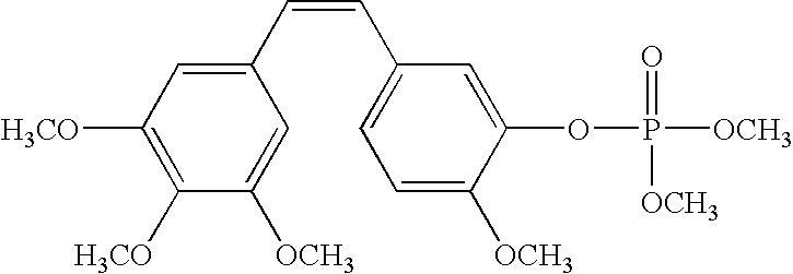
C1(C=CC2=CC=C([OCH3])C(OP([OCH3])([OCH3])=O)=C2)=CC([H3CO])=C([H3CO])C([OCH3])=C1
